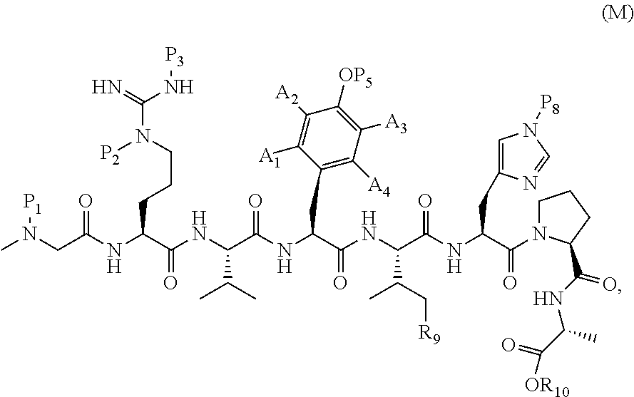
CN(CC(NC(C(=O)NC(C(NC(C(=O)NC(C(NC(C(=O)N1CCCC1C(=O)NC(C)C(=O)[OR10])CC1=CN([P8])C=N1)=O)C(C)C[R9])CC1=C([A4])C([A3])=C([OP5])C([A2])=C1[A1])=O)C(C)C)CCCN([P2])C(=N)N[P3])=O)[P1]
